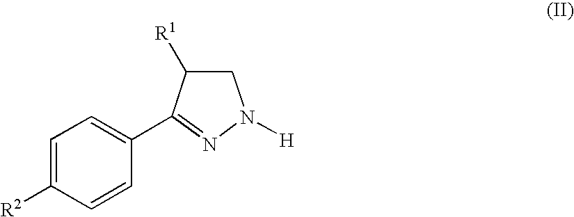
C1=C([R2])C=CC(C2=NN([H])CC2[R1])=C1
